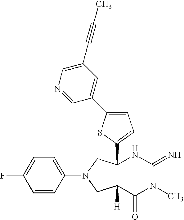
C12(C3=CC=C(C4=CC(C#CC)=CN=C4)S3)C([H])(C(=O)N(C)C(=N)N1)CN(C1=CC=C(F)C=C1)C2
